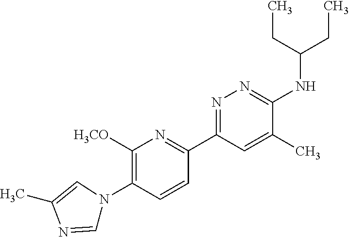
C1([H3CO])=C(N2C=NC(C)=C2)C=CC(C2=NN=C(NC(CC)CC)C(C)=C2)=N1
